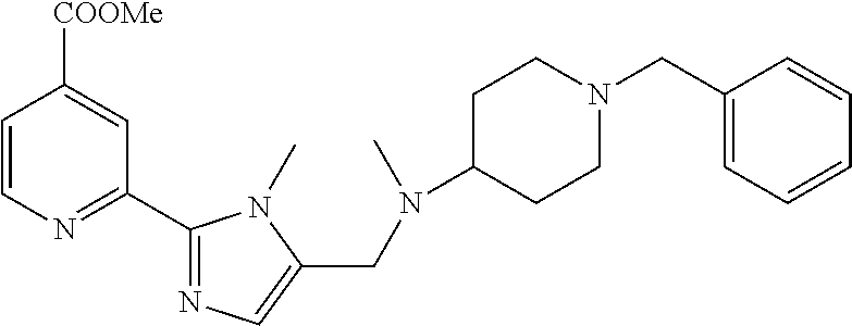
C1=CN=C(C2=NC=C(CN(C)C3CCN(CC4=CC=CC=C4)CC3)N2C)C=C1[COOMe]
